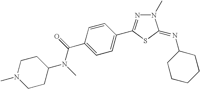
C1=C(C(N(C)C2CCN(C)CC2)=O)C=CC(C2=NN(C)C(=NC3CCCCC3)S2)=C1
